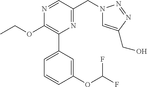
C1(OCC)=C(C2=CC=CC(OC(F)F)=C2)N=C(CN2C=C(CO)N=N2)C=N1
